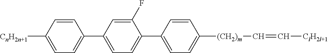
C1=C([CnH2n+1])C=CC(C2=CC=C(C3=CC=C([(CH2)m]C=C[ClH2l+1])C=C3)C(F)=C2)=C1
